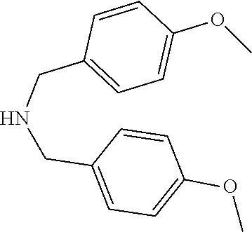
N(CC1=CC=C(OC)C=C1)CC1=CC=C(OC)C=C1
